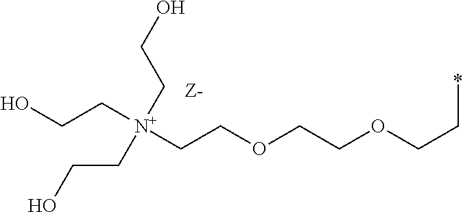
OCC[N+](CCO)(CCO)CCOCCOCC*
